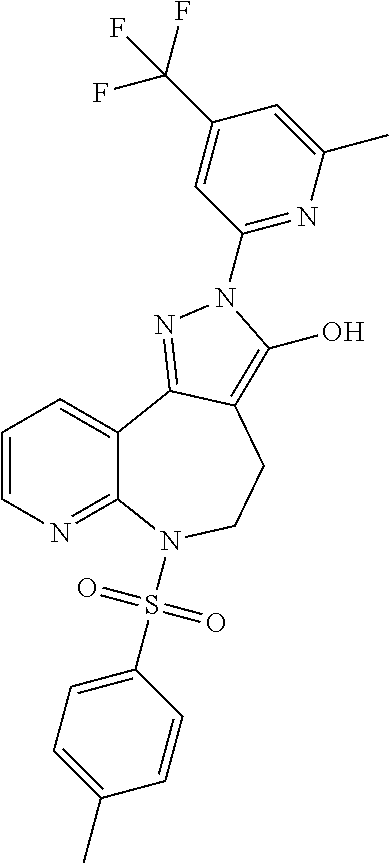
C1=CN=C2C(=C1)C1=NN(C3=NC(C)=CC(C(F)(F)F)=C3)C(O)=C1CCN2S(C1=CC=C(C)C=C1)(=O)=O
